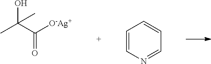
OC(C([O-Ag+])=O)(C)C.C1=CN=CC=C1
